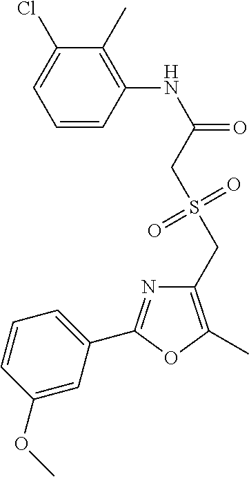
C1=CC(NC(=O)CS(CC2=C(C)OC(C3=CC=CC(OC)=C3)=N2)(=O)=O)=C(C)C(Cl)=C1
